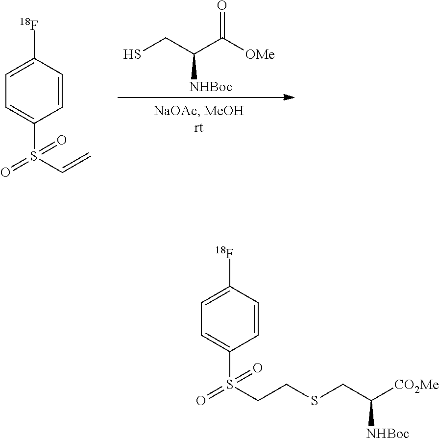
C1([18F])=CC=C(S(C=C)(=O)=O)C=C1.SCC(C([OMe])=O)[NHBoc].C1([18F])=CC=C(S(CCSCC([CO2Me])[NHBoc])(=O)=O)C=C1
